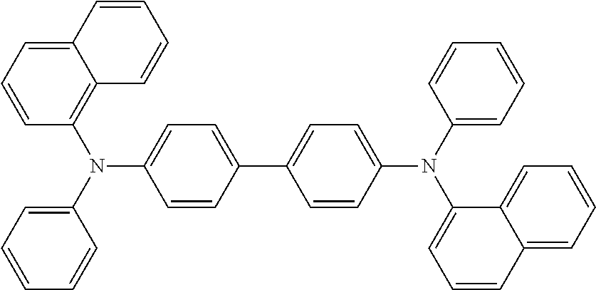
N(C1=CC=C(C2=CC=C(N(C3=CC=CC4=CC=CC=C34)C3=CC=CC=C3)C=C2)C=C1)(C1=C2C(=CC=C1)C=CC=C2)C1=CC=CC=C1
